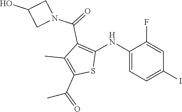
C1(NC2=C(C(=O)N3CC(O)C3)C(C)=C(C(=O)C)S2)=CC=C(I)C=C1F
